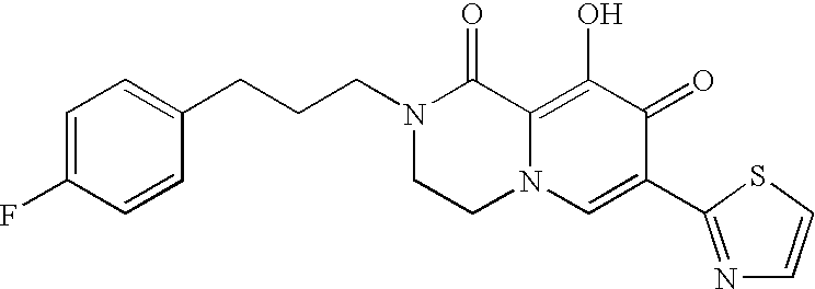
C1=C(F)C=CC(CCCN2CCN3C(=C(O)C(=O)C(C4=NC=CS4)=C3)C2=O)=C1
